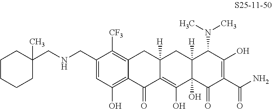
C1(CNCC2(C)CCCCC2)=CC(O)=C2C(=C1[CF3])CC1([H])C(=C(O)C3(O)C([H])(C1)C(N(C)C)C(O)=C(C(N)=O)C3=O)C2=O
